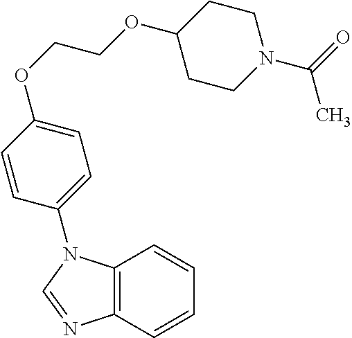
C1=CC2=C(C=C1)N(C1=CC=C(OCCOC3CCN(C(=O)C)CC3)C=C1)C=N2
